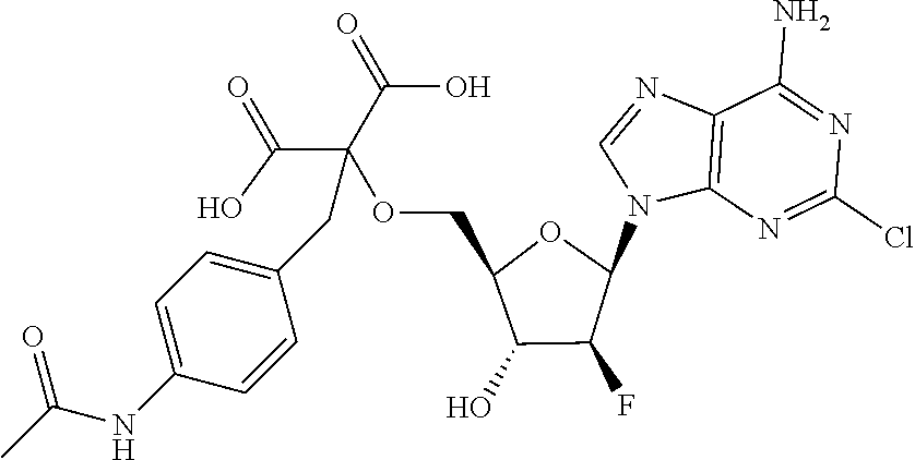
C12=C(N=C(Cl)N=C1N)N(C1OC(COC(C(=O)O)(C(=O)O)CC3=CC=C(NC(C)=O)C=C3)C(O)C1F)C=N2
